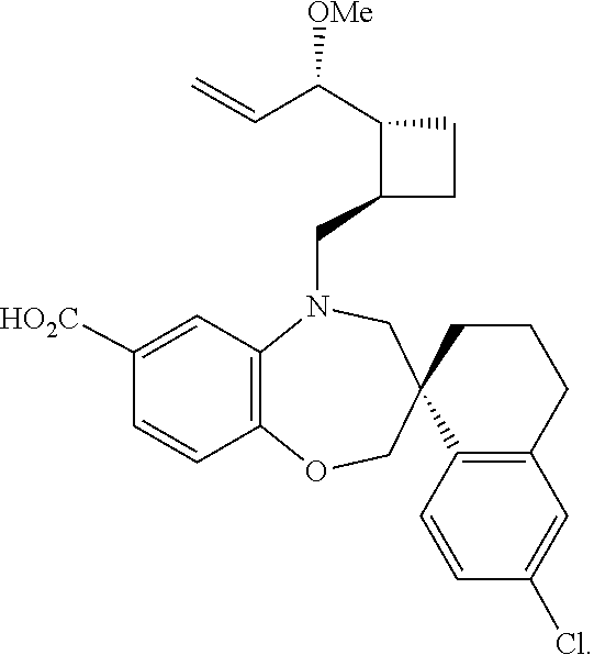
C1(C(C=C)[OMe])C(CN2C3=C(OCC4(C5=C(CCC4)C=C(Cl)C=C5)C2)C=CC([HO2C])=C3)CC1
